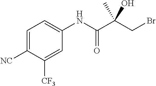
C1=C([NC])C([CF3])=CC(NC(C(CBr)(O)C)=O)=C1
